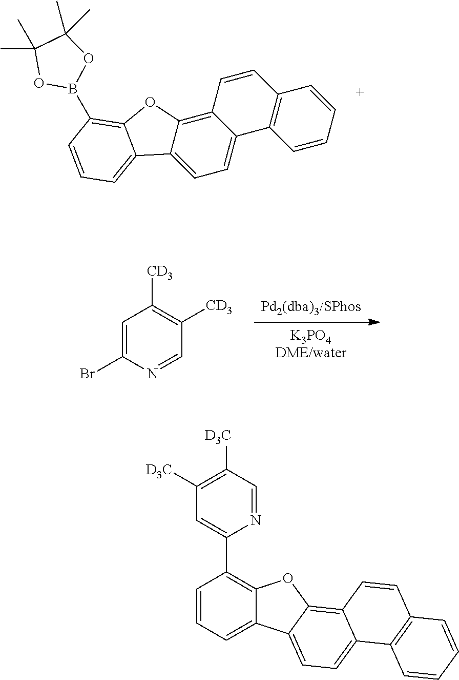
C1=CC=CC2=C1C1=CC=C3C(=C1C=C2)OC1=C(B2OC(C)(C)C(C)(C)O2)C=CC=C31.[Pd2(dba)3/SPhos].[K3PO4DME/water].C1=C(Br)N=CC([CD3])=C1[CD3].C1=CC=C2C(=C1C1=CC([D3C])=C([D3C])C=N1)OC1=C3C(=CC=C21)C1=C(C=C3)C=CC=C1
